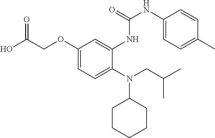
OC(COC1=CC=C(N(CC(C)C)C2CCCCC2)C(NC(=O)NC2=CC=C(C)C=C2)=C1)=O
